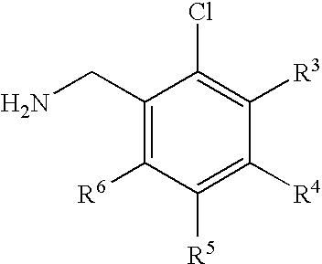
C1(CN)=C([R6])C([R5])=C([R4])C([R3])=C1Cl
